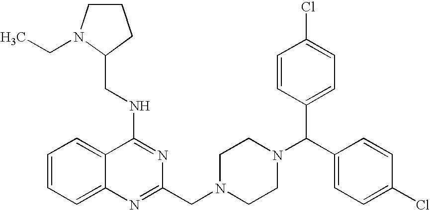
C1=CC=C2C(=C1)C(NCC1N(CC)CCC1)=NC(CN1CCN(C(C3=CC=C(Cl)C=C3)C3=CC=C(Cl)C=C3)CC1)=N2
